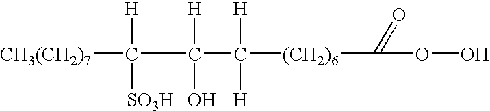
[CH3(CH2)7]C([H])(C([H])(O)C([H])([H])[(CH2)6]C(=O)OO)[SO3H]
